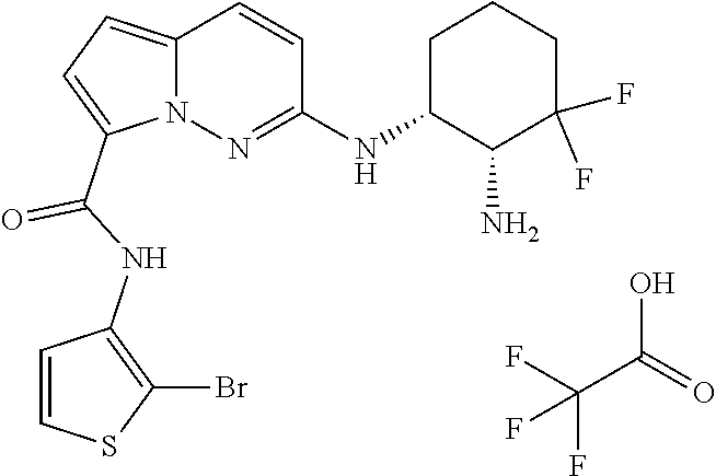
C(C(O)=O)(F)(F)F.N12C(=CC=C1C(NC1=C(Br)SC=C1)=O)C=CC(NC1C(N)C(F)(F)CCC1)=N2
